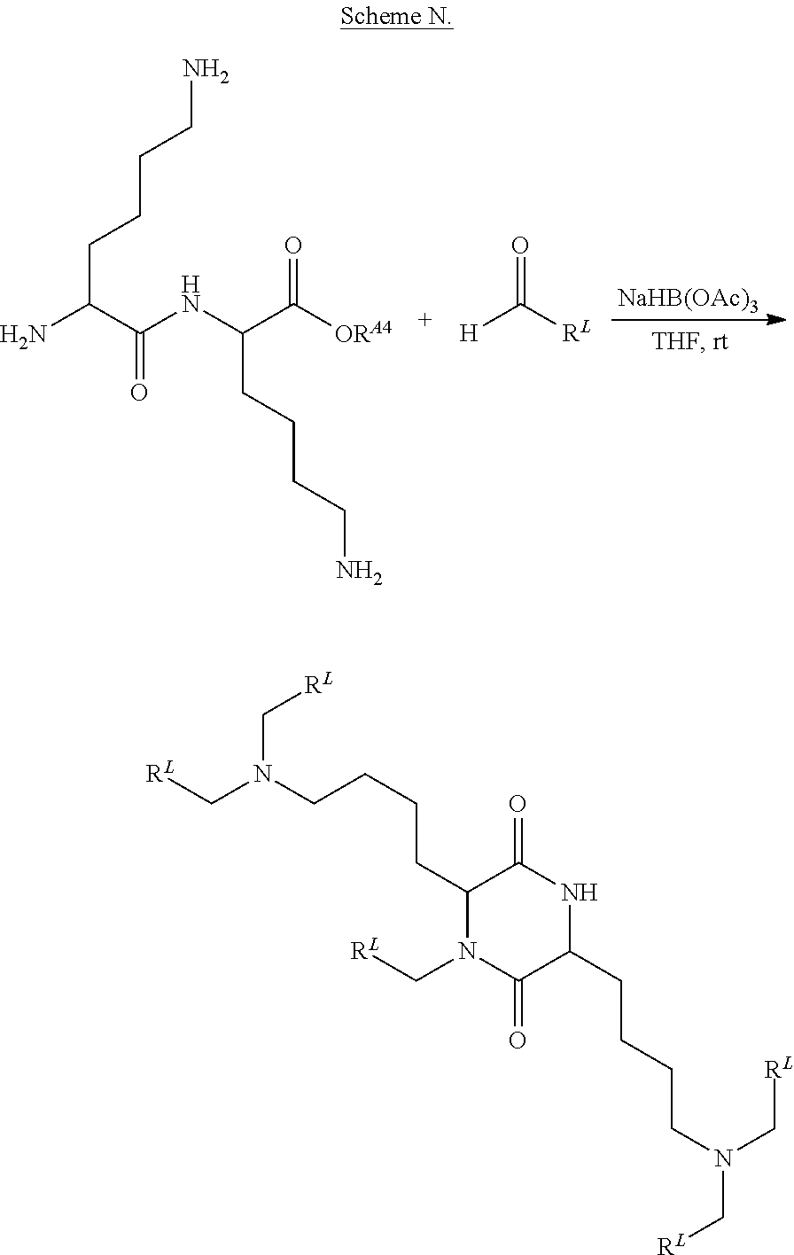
N(C(C([ORA4])=O)CCCCN)C(C(N)CCCCN)=O.[H]C([RL])=O.[NaHB(OAc)3].C1(CCCCN(C[RL])C[RL])N(C[RL])C(=O)C(CCCCN(C[RL])C[RL])NC1=O
